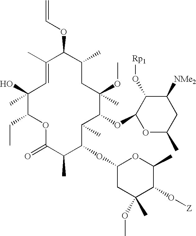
C1(C)(O)C(CC)OC(=O)C(C)C(OC2CC(C)(OC)C(O[Z])C(C)O2)C(C)C(OC2OC(C)CC([NMe2])C2O[Rp1])C(OC)(C)CC(C)C(OC=C)C(C)=C1
